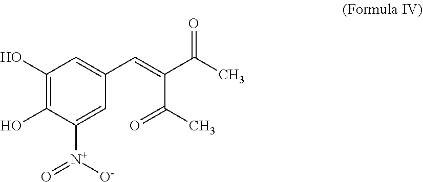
C1(O)=C(O)C([N+]([O-])=O)=CC(C=C(C(=O)C)C(=O)C)=C1
